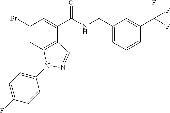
C1(Br)=CC2=C(C(C(NCC3=CC=CC(C(F)(F)F)=C3)=O)=C1)C=NN2C1=CC=C(F)C=C1
